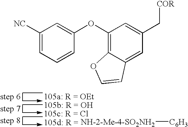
[NH-2-Me-4-SO2NH2][C6H3].C1([NC])=CC=CC(OC2=C3C(=CC(C[COR])=C2)C=CO3)=C1
